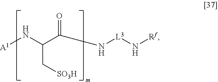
[A1]NC(C(N[L3]N[Rf])=O)C[SO3H]
